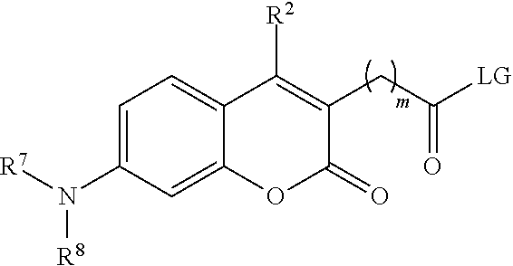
[R7]N(C1=CC=C2C(=C1)OC(=O)C(CC(=O)[LG])=C2[R2])[R8]
